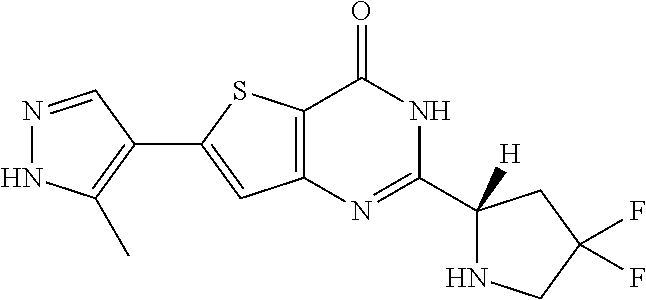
N1=CC(C2=CC3=C(S2)C(=O)NC(C2([H])NCC(F)(F)C2)=N3)=C(C)N1
